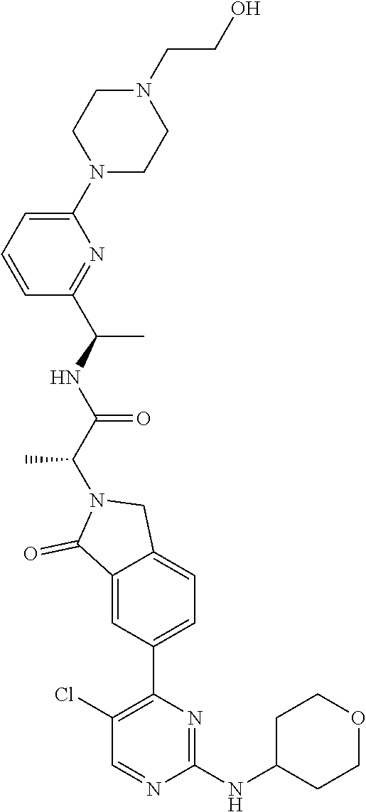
C1(NC2CCOCC2)=NC(C2=CC=C3C(=C2)C(=O)N(C(C(NC(C)C2=NC(N4CCN(CCO)CC4)=CC=C2)=O)C)C3)=C(Cl)C=N1
